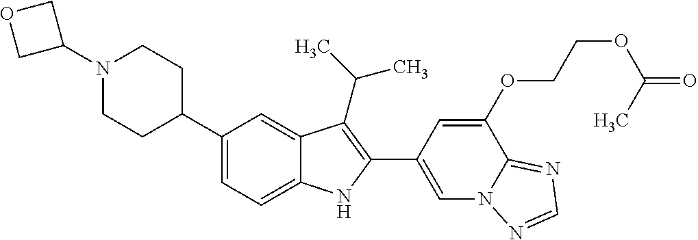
C1(N2CCC(C3=CC=C4C(=C3)C(C(C)C)=C(C3=CN5C(=NC=N5)C(OCCOC(=O)C)=C3)N4)CC2)COC1
